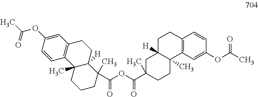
C(OC(C1(C)CCC2(C)C([H])(C1)CCC1=C2C=C(OC(C)=O)C=C1)=O)(=O)C1(C)CCCC2(C)C1([H])CCC1=C2C=CC(OC(C)=O)=C1
